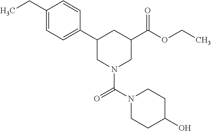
CCC1=CC=C(C2CN(C(=O)N3CCC(O)CC3)CC(C(OCC)=O)C2)C=C1
